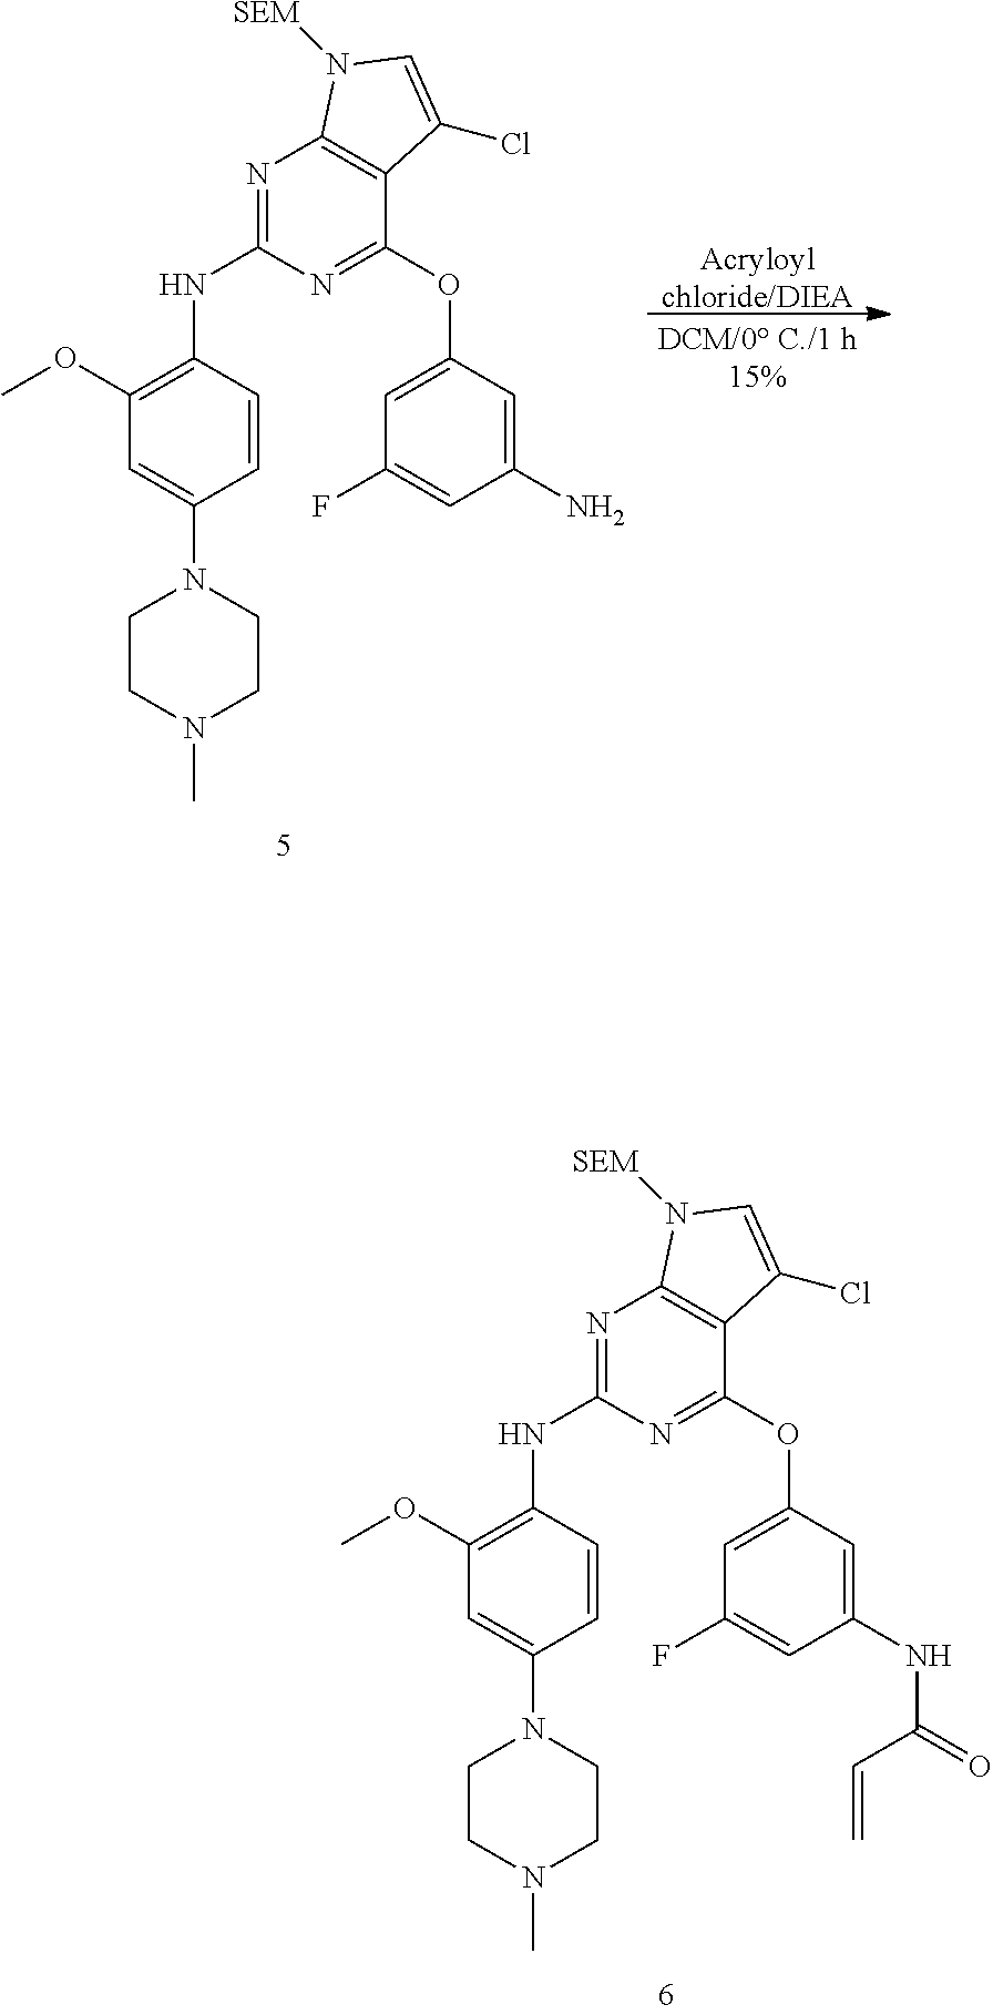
C1(NC2=NC3=C(C(OC4=CC(F)=CC(N)=C4)=N2)C(Cl)=CN3[SEM])=C(OC)C=C(N2CCN(C)CC2)C=C1.[Acryloylchloride/DIEA].C1(NC2=NC3=C(C(OC4=CC(F)=CC(NC(=O)C=C)=C4)=N2)C(Cl)=CN3[SEM])=C(OC)C=C(N2CCN(C)CC2)C=C1
